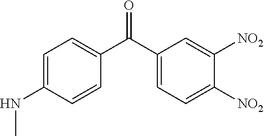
C1=C(NC)C=CC(C(C2=CC=C([NO2])C([NO2])=C2)=O)=C1
